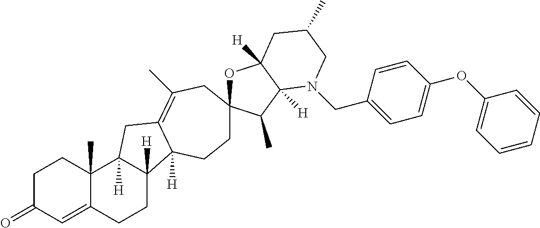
C1C(=O)C=C2C(C)(C1)C1([H])C([H])(CC2)C2([H])C(=C(C)CC3(OC4([H])C([H])(C3C)N(CC3=CC=C(OC5=CC=CC=C5)C=C3)CC(C)C4)CC2)C1
